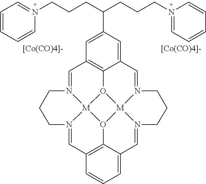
[[Co(CO)4]-].C1=N2[M]34O5C6=C1C=C(C(CCCN1=CC=CC=C1)CCCN1=CC=CC=C1)C=C6C=N1[M]56O3C3=C(C=N4CCC2)C=CC=C3C=N6CCC1.[[Co(CO)4]-]
